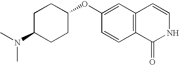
C1C(N(C)C)CCC(OC2=CC3=C(C=C2)C(=O)NC=C3)C1
